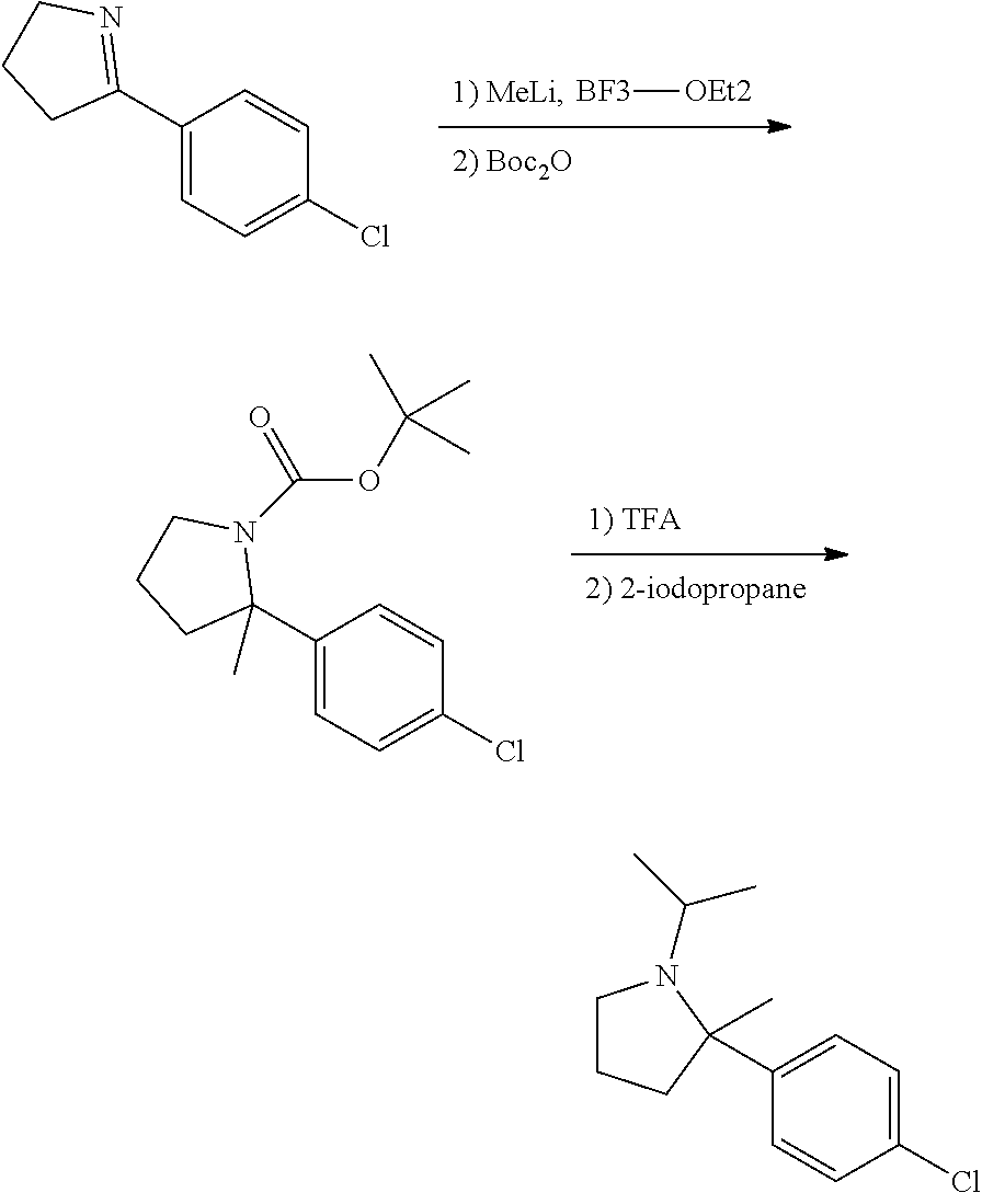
[BF3][OEt2].C1(C2=NCCC2)=CC=C(Cl)C=C1.C1(C2(C)N(C(=O)OC(C)(C)C)CCC2)=CC=C(Cl)C=C1.C1(C2(C)CCCN2C(C)C)=CC=C(Cl)C=C1
